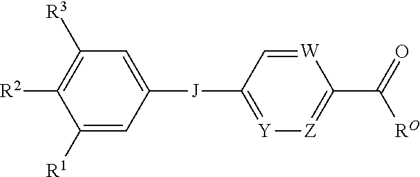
C1([R3])=C([R2])C([R1])=CC([J]C2=[Y][Z]=C(C(=O)[RO])[W]=C2)=C1
